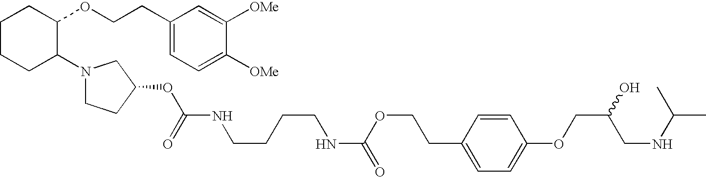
C1CCC(N2CCC(OC(=O)NCCCCNC(=O)OCCC3=CC=C(OCC(O)CNC(C)C)C=C3)C2)C(OCCC2=CC=C([OMe])C([OMe])=C2)C1
